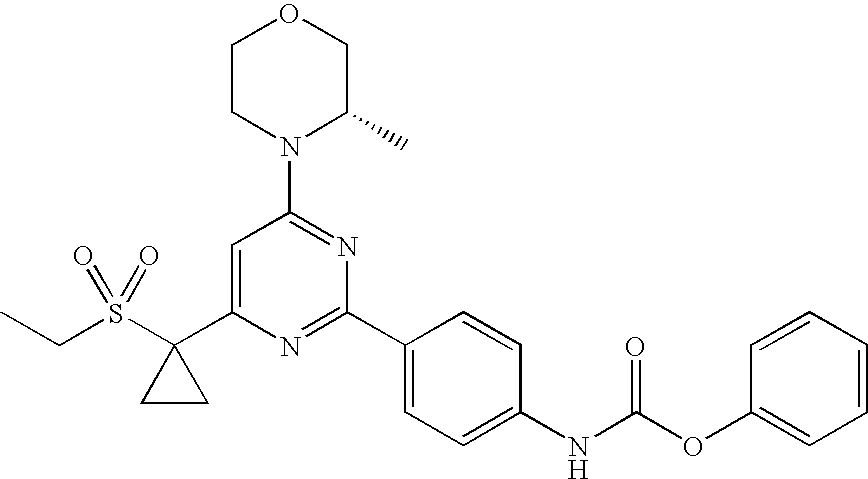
C(S(C1(C2=CC(N3C(C)COCC3)=NC(C3=CC=C(NC(OC4=CC=CC=C4)=O)C=C3)=N2)CC1)(=O)=O)C
